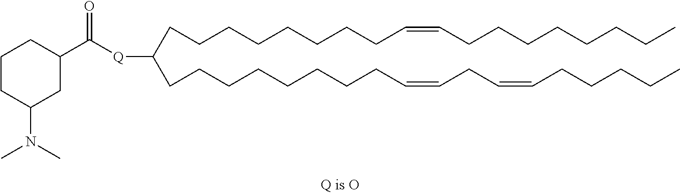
C(CCCCCCC=CCCCCCCCC)CC([Q]C(C1CCCC(N(C)C)C1)=O)CCCCCCCCC=CCC=CCCCCC
